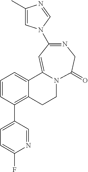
C1(C)=CN(C2=NCC(=O)N3CCC4=C(C5=CC=C(F)N=C5)C=CC=C4C3=C2)C=N1
